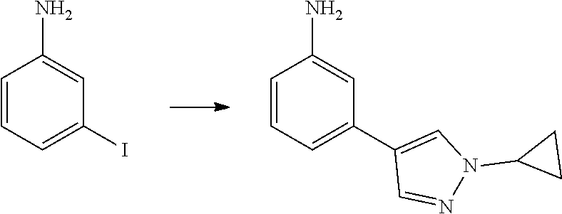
C1=CC=C(C2=CN(C3CC3)N=C2)C=C1N.C1=CC=C(I)C=C1N
